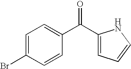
C1=C(Br)C=CC(C(C2=CC=CN2)=O)=C1
